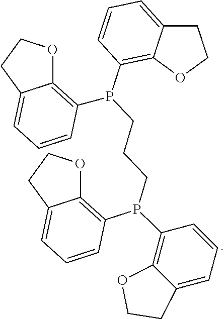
C1C2=CC=CC(P(C3=C4OCCC4=CC=C3)CCCP(C3=C4OCCC4=CC=C3)C3=C4C(=CC=C3)CCO4)=C2OC1
